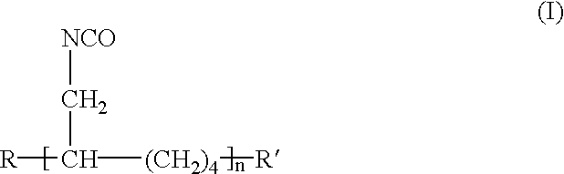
[NCO]CC([R])[(CH2)4][R]
